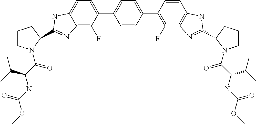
COC(NC(C(=O)N1CCCC1C1=NC2=C(F)C(C3=CC=C(C4=C(F)C5=C(C=C4)NC(C4CCCN4C(C(NC(OC)=O)C(C)C)=O)=N5)C=C3)=CC=C2N1)C(C)C)=O
